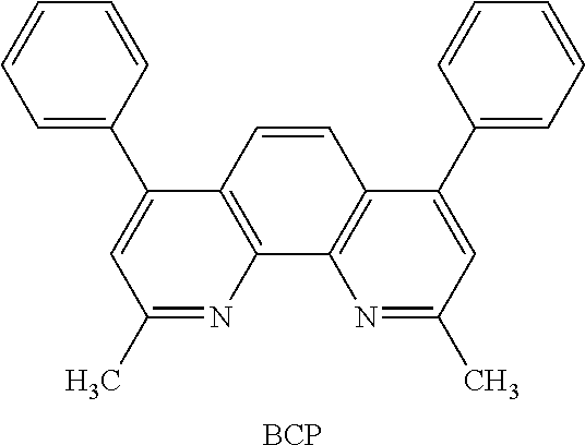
C1=CC=CC=C1C1=CC(C)=NC2=C1C=CC1=C2N=C(C)C=C1C1=CC=CC=C1.[BCP]
